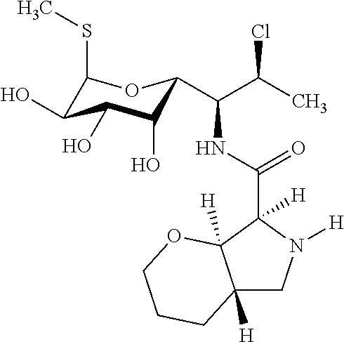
C12([H])CN([H])C(C(NC(C(C)Cl)C3C(O)C(O)C(O)C(SC)O3)=O)([H])C1([H])OCCC2
